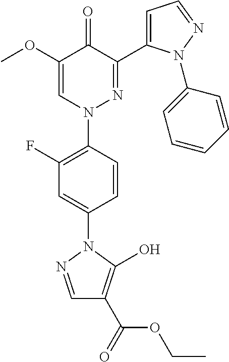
C1=CC(N2N=C(C3=CC=NN3C3=CC=CC=C3)C(=O)C(OC)=C2)=C(F)C=C1N1N=CC(C(=O)OCC)=C1O
